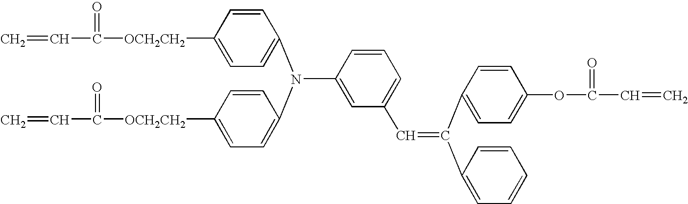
C1=C(C=C(C2=CC=C(OC(=O)C=C)C=C2)C2=CC=CC=C2)C=C(N(C2=CC=C([OCH2CH2]C(=O)C=C)C=C2)C2=CC=C([OCH2CH2]C(=O)C=C)C=C2)C=C1
